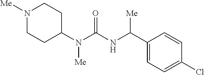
N1([Me])CCC(N(C(=O)NC(C2=CC=C(Cl)C=C2)[Me])[Me])CC1
